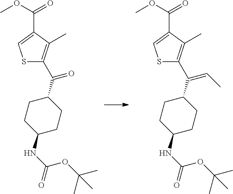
C1(NC(OC(C)(C)C)=O)CCC(C(=O)C2=C(C)C(C(=O)OC)=CS2)CC1.C1(NC(OC(C)(C)C)=O)CCC(C(=CC)C2=C(C)C(C(=O)OC)=CS2)CC1
